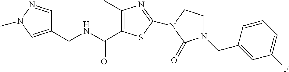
C1(CNC(=O)C2=C(C)N=C(N3CCN(CC4=CC(F)=CC=C4)C3=O)S2)=CN(C)N=C1
